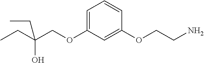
C(OC1=CC=CC(OCCN)=C1)C(CC)(O)CC
